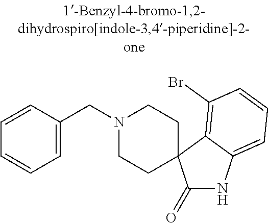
N1(CC2=CC=CC=C2)CCC2(CC1)C(=O)NC1=CC=CC(Br)=C12
